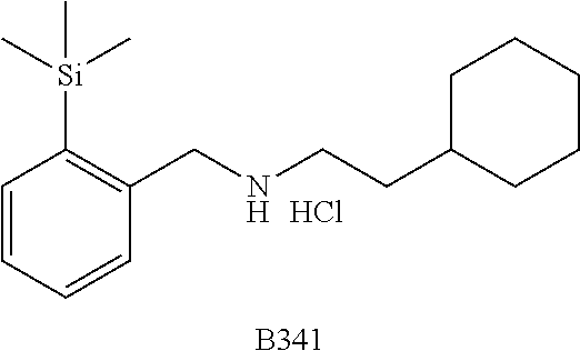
[B341].C1=CC=CC(CNCCC2CCCCC2)=C1[Si](C)(C)C.Cl
